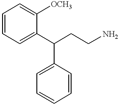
C1=C(C(CCN)C2=CC=CC=C2)C([OCH3])=CC=C1
